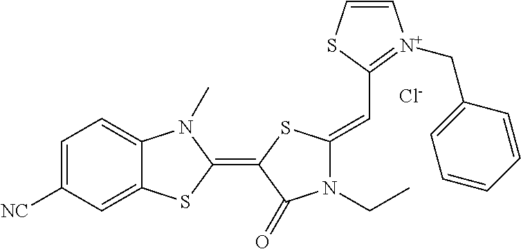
C1=C([NC])C=C2C(=C1)N(C)C(=C1C(=O)N(CC)C(=CC3=[N+](CC4=CC=CC=C4)C=CS3)S1)S2.[Cl-]
